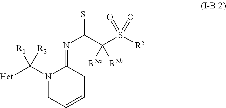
N1(C([Het])([R2])[R1])CC=CCC1=NC(=S)C(S([R5])(=O)=O)([R3a])[R3b]
